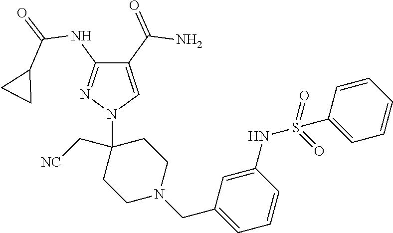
C1(C(=O)N)=CN(C2(C[NC])CCN(CC3=CC=CC(NS(=O)(=O)C4=CC=CC=C4)=C3)CC2)N=C1NC(=O)C1CC1
